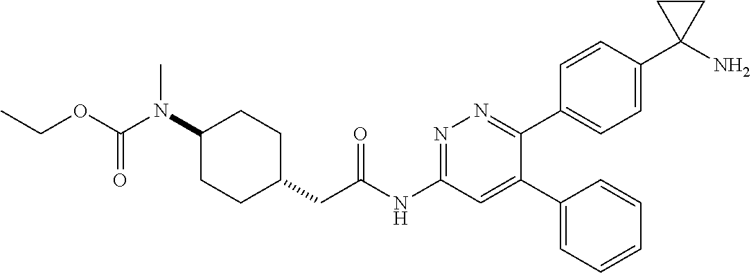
C1(N(C(=O)OCC)C)CCC(CC(NC2=NN=C(C3=CC=C(C4(N)CC4)C=C3)C(C3=CC=CC=C3)=C2)=O)CC1
